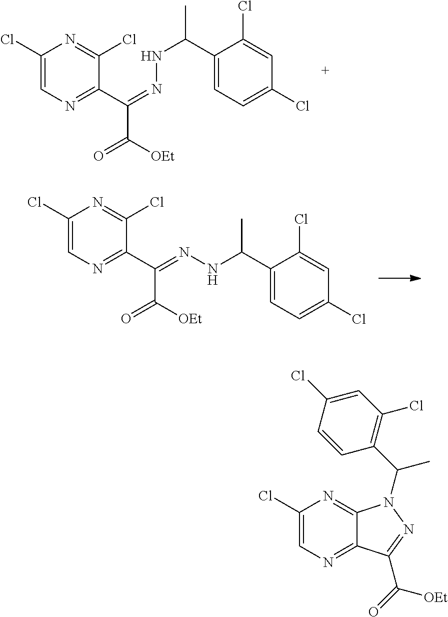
N1=C(Cl)C(C(=NNC(C)C2=CC=C(Cl)C=C2Cl)C([OEt])=O)=NC=C1Cl.N1=C(Cl)C(C(=NNC(C2=CC=C(Cl)C=C2Cl)C)C([OEt])=O)=NC=C1Cl.C1(Cl)=CN=C2C(=N1)N(C(C1=C(Cl)C=C(Cl)C=C1)C)N=C2C(=O)[OEt]
